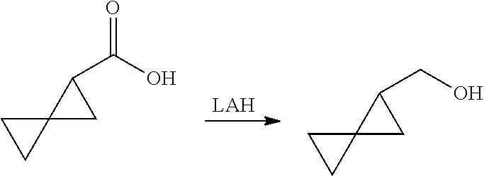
[LAH].O=C(C1C2(C1)CC2)O.C(C1C2(C1)CC2)O
